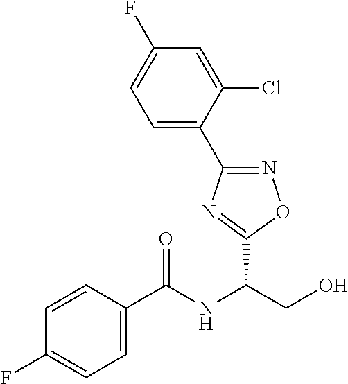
C(NC(CO)C1=NC(C2=CC=C(F)C=C2Cl)=NO1)(=O)C1=CC=C(F)C=C1
